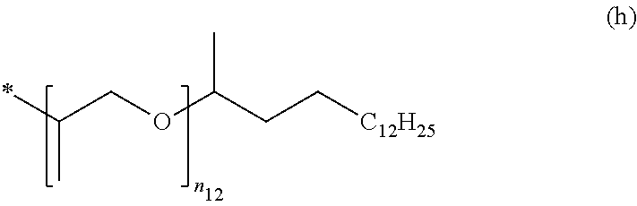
[C12H25]CCC(OCC(*)C)C
